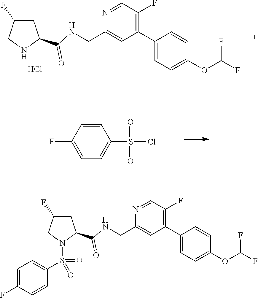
C1(C2=CC=C(OC(F)F)C=C2)=C(F)C=NC(CNC(C2CC(F)CN2)=O)=C1.Cl.C1=CC(F)=CC=C1S(=O)(=O)Cl.C1(C2=CC=C(OC(F)F)C=C2)=C(F)C=NC(CNC(C2CC(F)CN2S(=O)(C2=CC=C(F)C=C2)=O)=O)=C1
